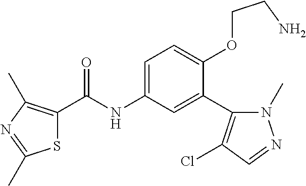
S1C(C(=O)NC2=CC=C(OCCN)C(C3=C(Cl)C=NN3C)=C2)=C(C)N=C1C
